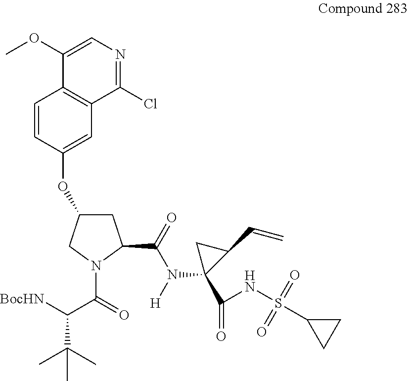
C1=CC(OC2CC(C(N(C3(C(=O)NS(C4CC4)(=O)=O)C(C=C)C3)[H])=O)N(C(C([BocHN])C(C)(C)C)=O)C2)=CC2=C1C(OC)=CN=C2Cl
